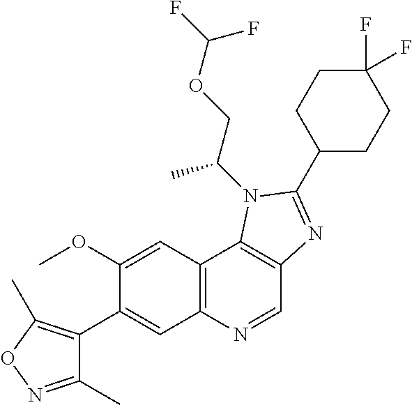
C1(OC)=CC2=C(C=C1C1=C(C)ON=C1C)N=CC1=C2N(C(C)COC(F)F)C(C2CCC(F)(F)CC2)=N1
